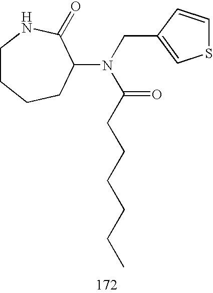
C1CCCC(N(C(=O)CCCCCC)CC2=CSC=C2)C(=O)N1
